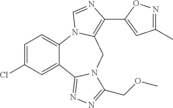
C1=C(Cl)C=C2C(=C1)N1C(=C(C3=CC(C)=NO3)N=C1)CN1C2=NN=C1COC
